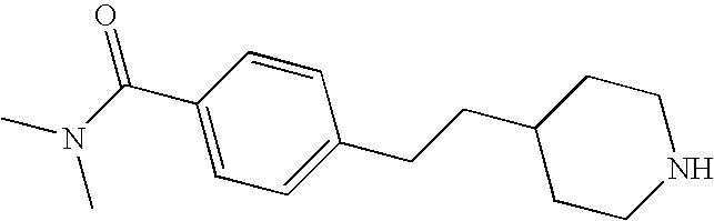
C1=C(C(N(C)C)=O)C=CC(CCC2CCNCC2)=C1
